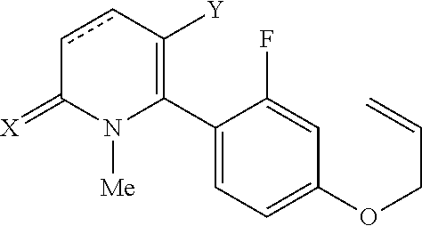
C1(C2=C([Y])ccC(=[X])N2[Me])=CC=C(OCC=C)C=C1F
